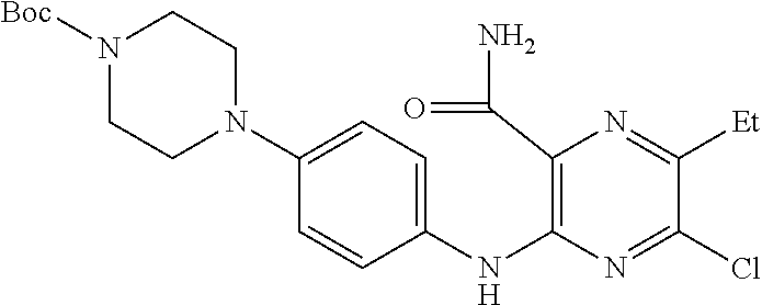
C1(NC2=C(C(N)=O)N=C([Et])C(Cl)=N2)=CC=C(N2CCN([Boc])CC2)C=C1
